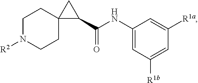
C1(NC(C2C3(CCN([R2])CC3)C2)=O)=CC([R1b])=CC([R1a])=C1
